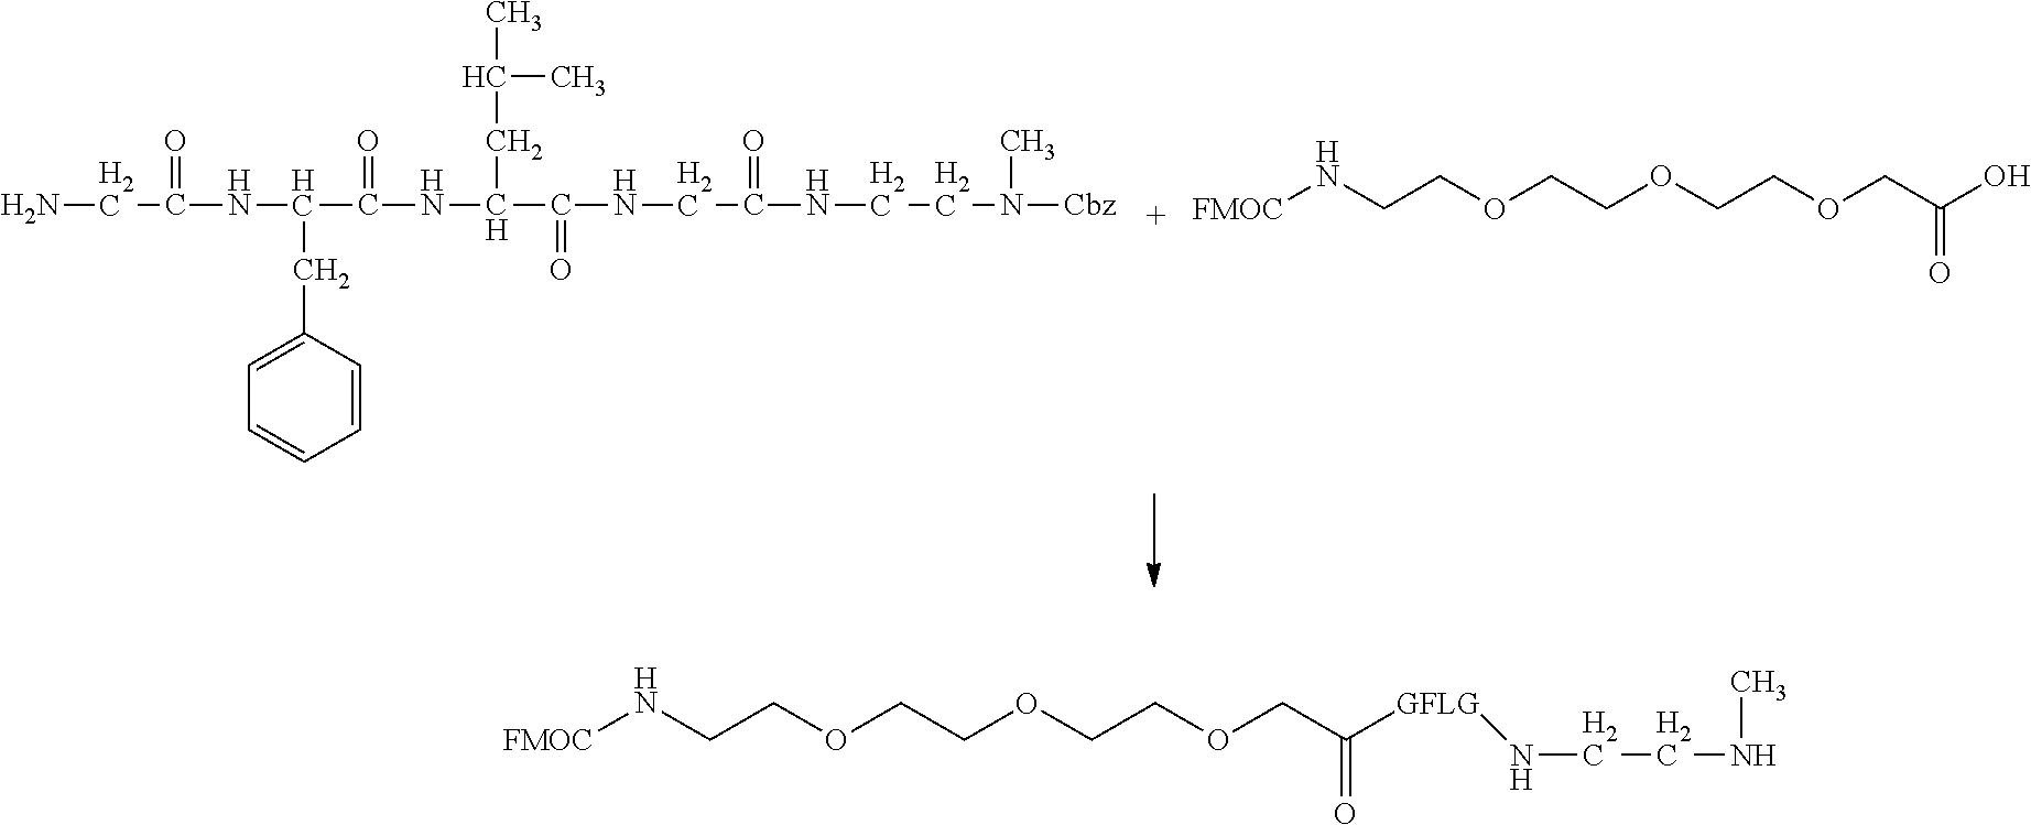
NCC(NC(CC1=CC=CC=C1)C(NC(CC(C)C)C(NCC(=O)NCCN([Cbz])C)=O)=O)=O.[FMOC]NCCOCCOCCOCC(O)=O.[FMOC]NCCOCCOCCOCC([GFLG]NCCNC)=O
